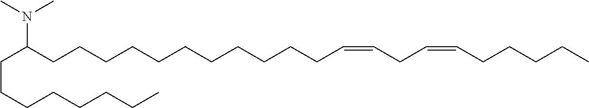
C(CCCCCCC)C(CCCCCCCCCCCC=CCC=CCCCCC)N(C)C
